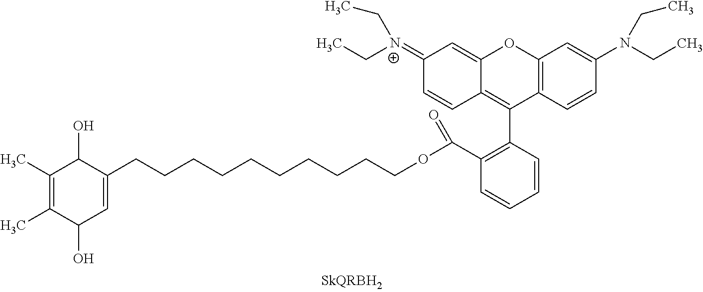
C1(C)=C(C)C(O)C=C(CCCCCCCCCCOC(C2=C(C3=C4C(=CC(=[N+](CC)CC)C=C4)OC4=C3C=CC(N(CC)CC)=C4)C=CC=C2)=O)C1O
